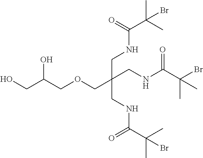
C(COCC(CNC(C(C)(C)Br)=O)(CNC(C(Br)(C)C)=O)CNC(C(C)(C)Br)=O)(CO)O
